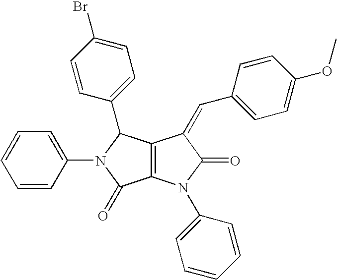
C12=C(C(=CC3=CC=C(OC)C=C3)C(=O)N1C1=CC=CC=C1)C(C1=CC=C(Br)C=C1)N(C1=CC=CC=C1)C2=O
